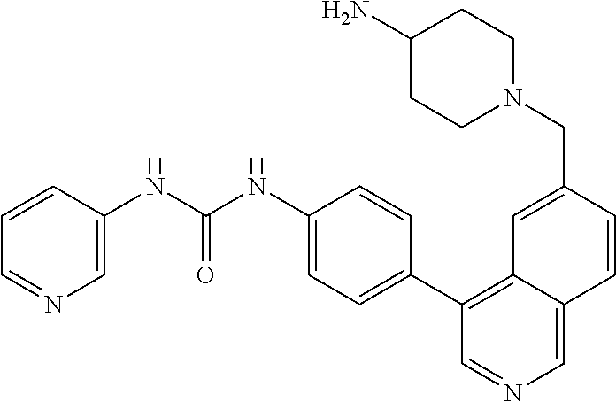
N1(CC2=CC3=C(C4=CC=C(NC(NC5=CN=CC=C5)=O)C=C4)C=NC=C3C=C2)CCC(N)CC1
